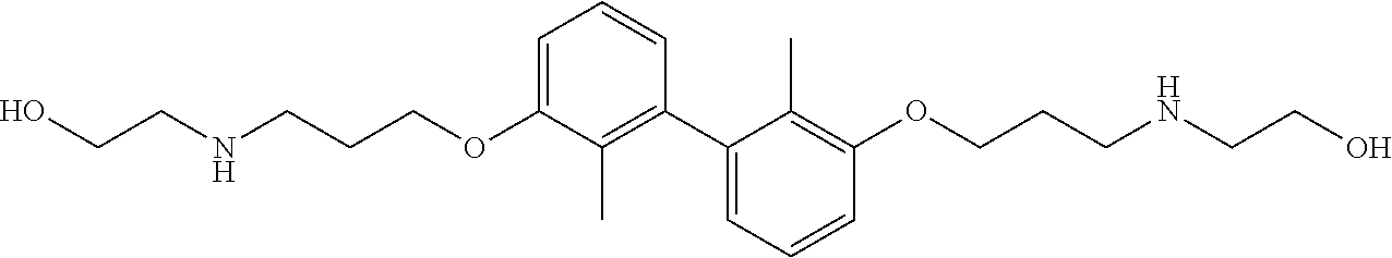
C1=C(OCCCNCCO)C(C)=C(C2=CC=CC(OCCCNCCO)=C2C)C=C1
